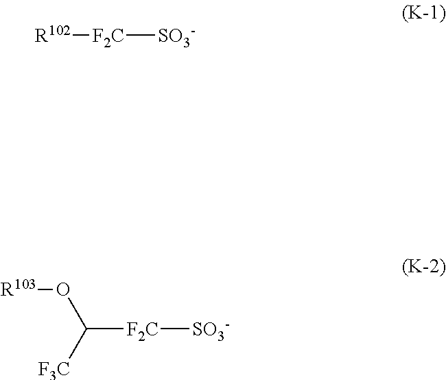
[R102][F2C][SO3-].[R103]OC([F2C][SO3-])[F3C]
